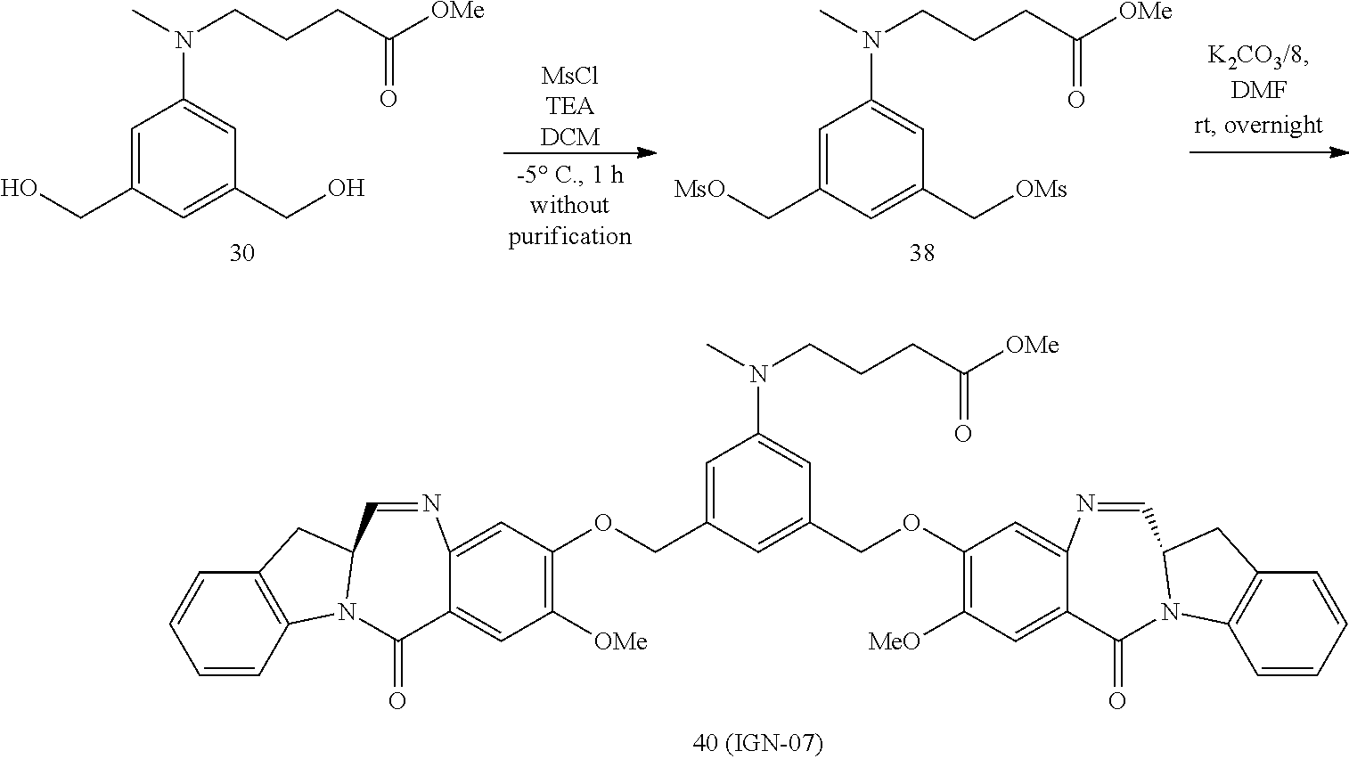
C1=C(CO)C=C(CO)C=C1N(CCCC([OMe])=O)C.[MsClTEADCM].C1=C(C[MsO])C=C(C[OMs])C=C1N(CCCC([OMe])=O)C.C1=C(COC2=C([OMe])C=C3C(=C2)N=CC2CC4=C(C=CC=C4)N2C3=O)C=C(COC2=C([MeO])C=C3C(=C2)N=CC2CC4=C(C=CC=C4)N2C3=O)C=C1N(CCCC(=O)[OMe])C
